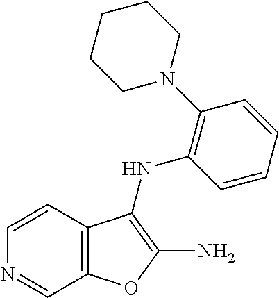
C1=CC2=C(C=N1)OC(N)=C2NC1=C(N2CCCCC2)C=CC=C1
